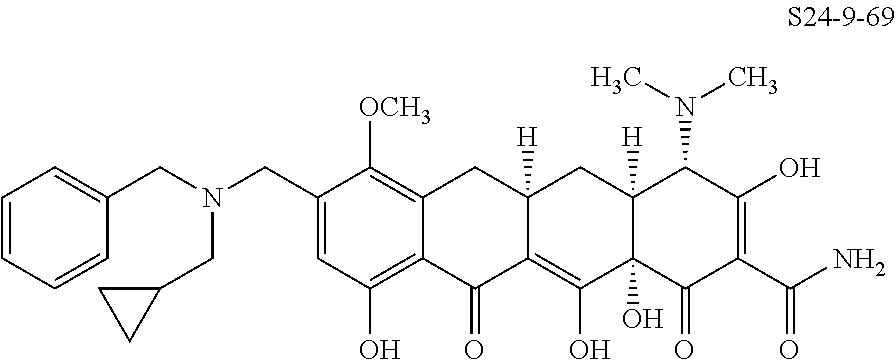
C1=C(CN(CC2=CC=CC=C2)CC2CC2)C([OCH3])=C2C(=C1O)C(=O)C1=C(O)C3(O)C([H])(CC1([H])C2)C(N(C)C)C(O)=C(C(N)=O)C3=O
